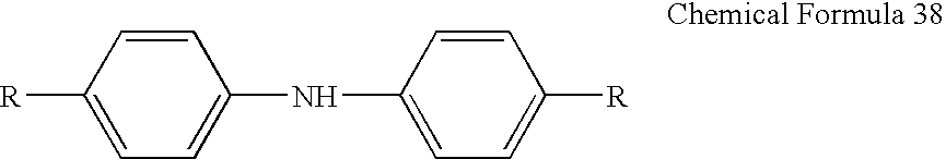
C1=CC(NC2=CC=C([R])C=C2)=CC=C1[R]
